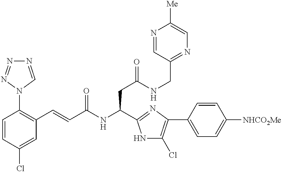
C1=CC(Cl)=CC(C=CC(NC(CC(=O)NCC2=NC=C([Me])N=C2)C2=NC(C3=CC=C([NHCO2Me])C=C3)=C(Cl)N2)=O)=C1N1C=NN=N1
